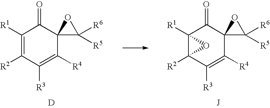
C1([R1])=C([R2])C([R3])=C([R4])C2(C1=O)C([R6])([R5])O2.[D].C12([R1])C([R2])(C([R3])=C([R4])C3(C1=O)C([R6])([R5])O3)O2.[J]
